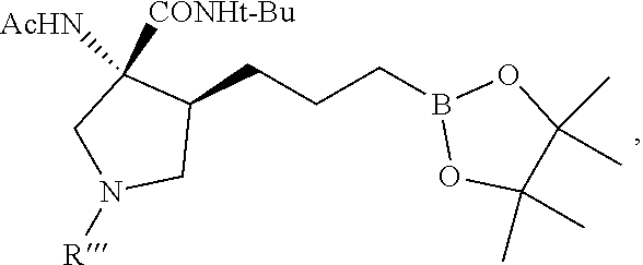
C1(CCCB2OC(C)(C)C(C)(C)O2)C([CONHt-Bu])([AcHN])CN([R])C1
